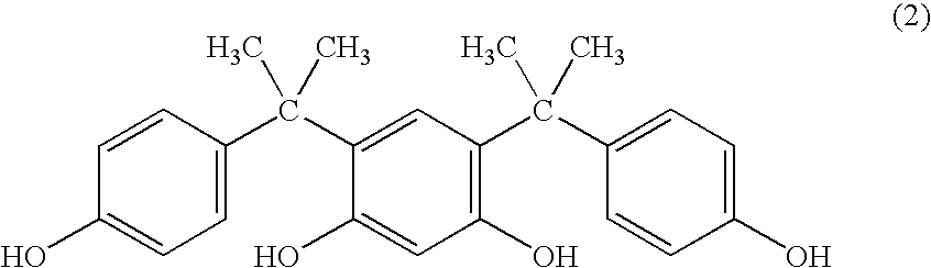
C1=C(C(C)(C)C2=CC(C(C)(C)C3=CC=C(O)C=C3)=C(O)C=C2O)C=CC(O)=C1
